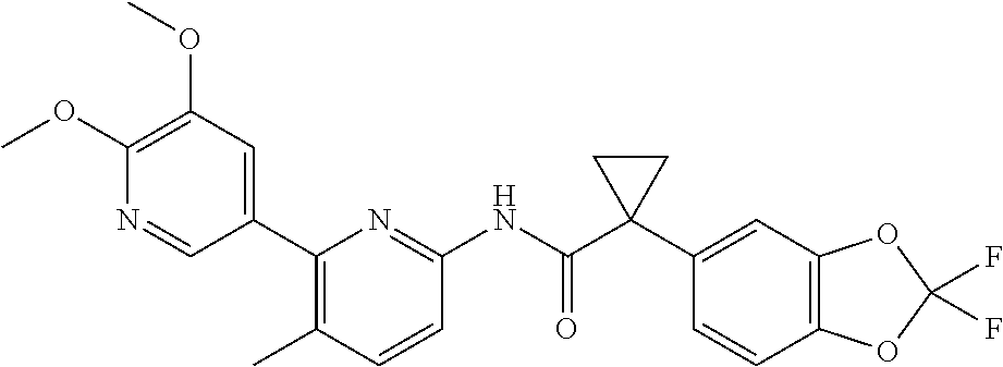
C1(OC)=C(OC)C=C(C2=C(C)C=CC(NC(C3(C4=CC5=C(C=C4)OC(F)(F)O5)CC3)=O)=N2)C=N1
